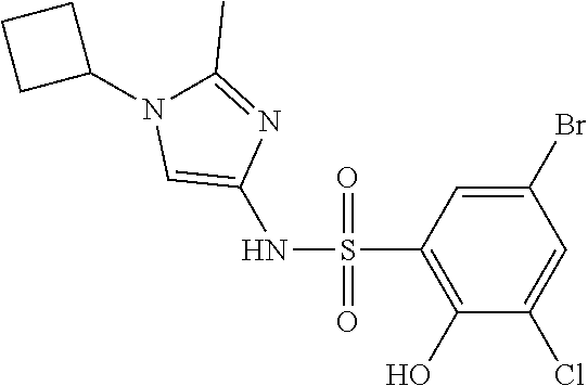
C1=C(Br)C=C(Cl)C(O)=C1S(=O)(=O)NC1=CN(C2CCC2)C(C)=N1
